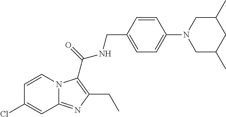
C1=CN2C(=NC(CC)=C2C(=O)NCC2=CC=C(N3CC(C)CC(C)C3)C=C2)C=C1Cl
